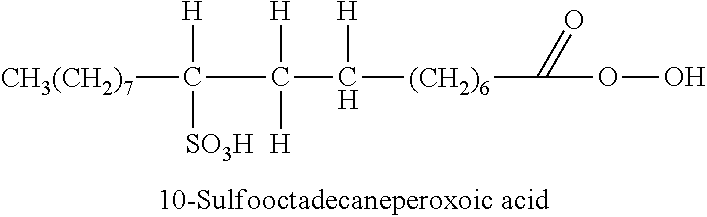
[CH3(CH2)7]C(C(C([(CH2)6]C(OO)=O)[H])([H])[H])([H])[SO3H]
